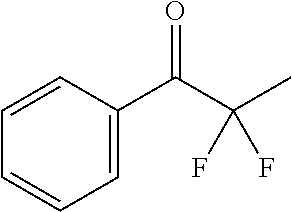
C1(C(C(C)(F)F)=O)=CC=CC=C1
